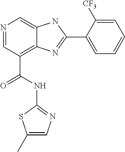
N1=CC(C(NC2=NC=C(C)S2)=O)=C2C(=C1)NC(C1=CC=CC=C1[CF3])=N2
